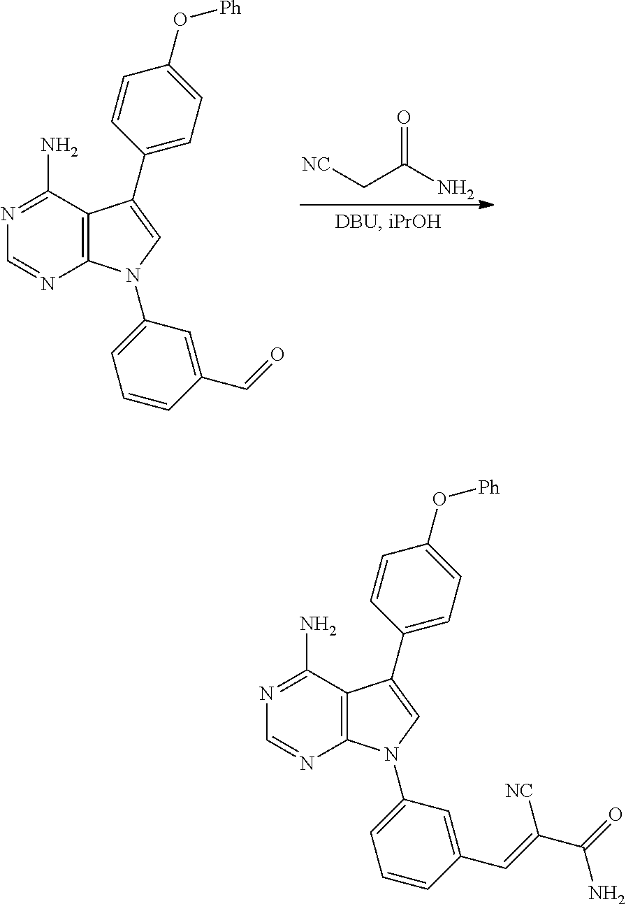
C12=C(N(C3=CC=CC(C=O)=C3)C=C1C1=CC=C(O[Ph])C=C1)N=CN=C2N.C(C(N)=O)[NC].C12=C(N(C3=CC=CC(C=C(C(=O)N)[NC])=C3)C=C1C1=CC=C(O[Ph])C=C1)N=CN=C2N
